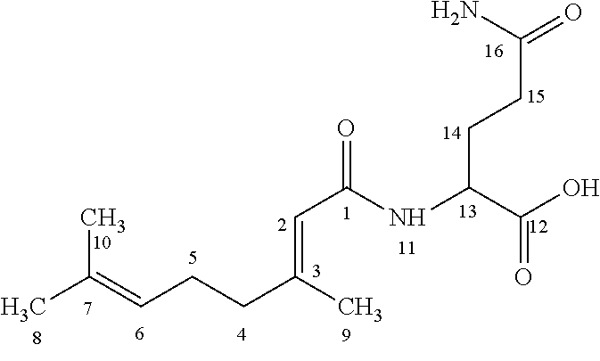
C(CCC=C(C)C)(C)=CC(=O)NC(C(O)=O)CCC(=O)N
